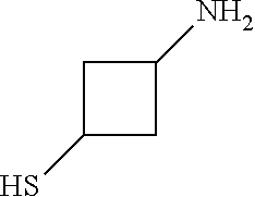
C1(S)CC(N)C1
